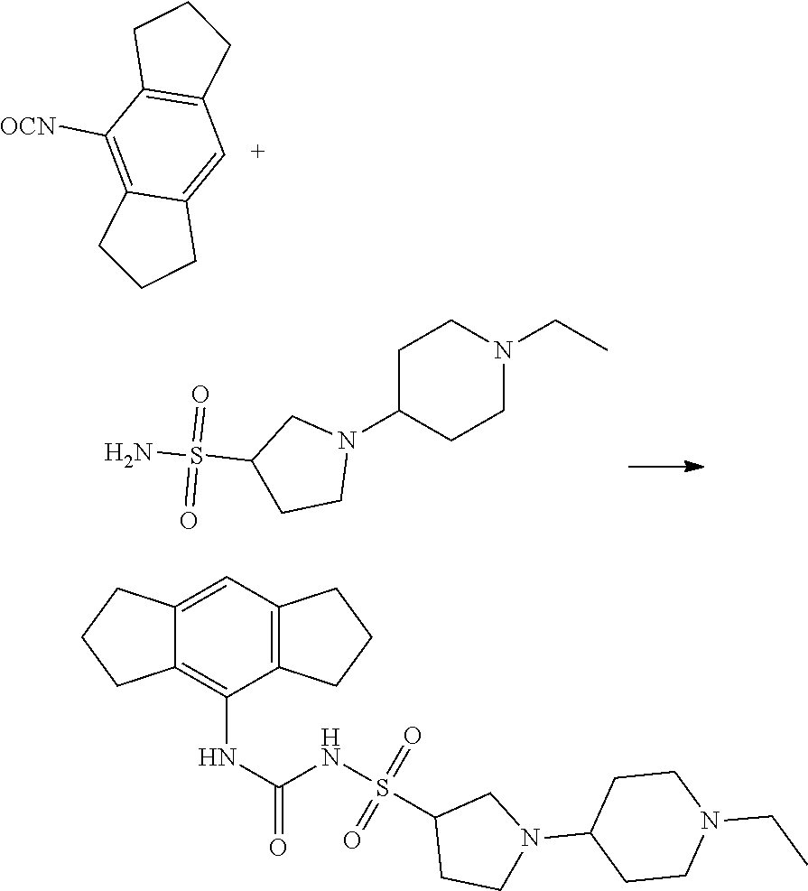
C12=C([OCN])C3=C(C=C1CCC2)CCC3.C1C(N2CC(S(=O)(=O)N)CC2)CCN(CC)C1.C12=CC3=C(C(NC(NS(=O)(=O)C4CCN(C5CCN(CC)CC5)C4)=O)=C1CCC2)CCC3
